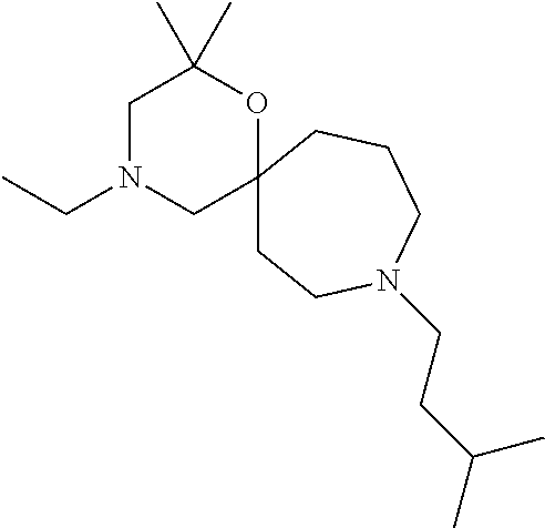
C1N(CC)CC2(OC1(C)C)CCN(CCC(C)C)CCC2
